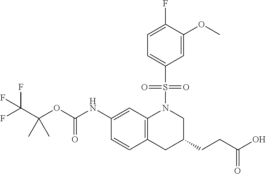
C(OC(NC1=CC2=C(C=C1)CC(CCC(O)=O)CN2S(=O)(=O)C1=CC=C(F)C(OC)=C1)=O)(C(F)(F)F)(C)C
